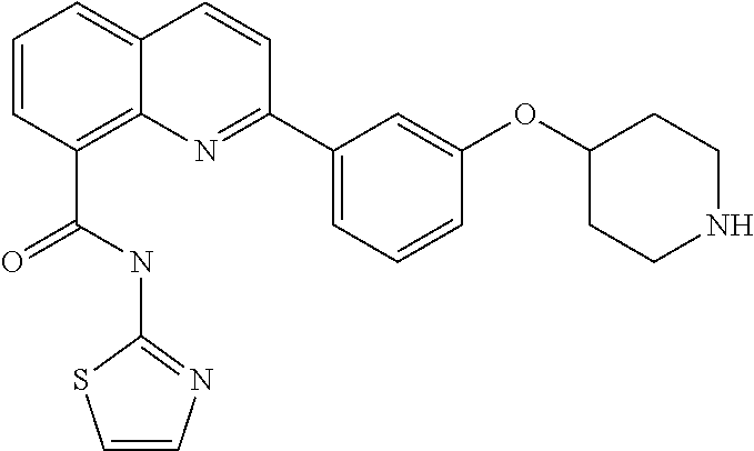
C1=CC(C(NC2=NC=CS2)=O)=C2C(=C1)C=CC(C1=CC=CC(OC3CCNCC3)=C1)=N2
